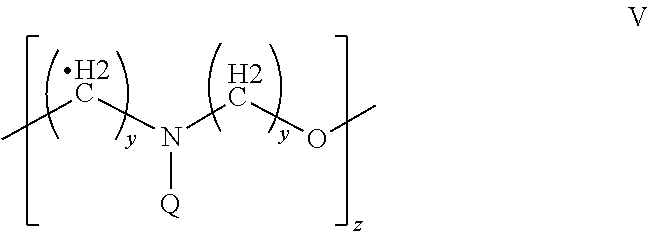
C(OC)N(CC)[Q]
